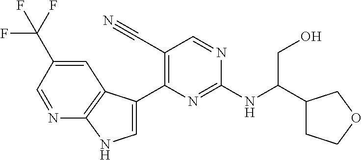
C1=C(C(F)(F)F)C=NC2=C1C(C1=C(C#N)C=NC(NC(C3CCOC3)CO)=N1)=CN2
